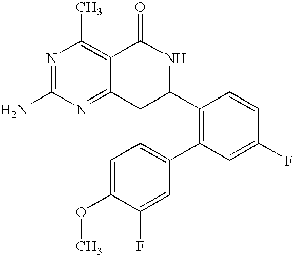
C12=NC(N)=NC(C)=C1C(=O)NC(C1=C(C3=CC=C(OC)C(F)=C3)C=C(F)C=C1)C2
